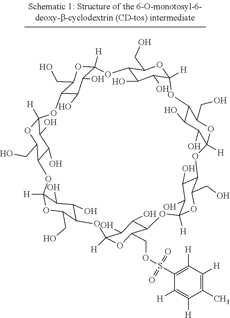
C12C(O)C(O)C([H])(OC1CO)OC1C(O)C(O)C([H])(OC1CO)OC1C(O)C(O)C([H])(OC1CO)OC1C(O)C(O)C([H])(OC1COS(C1=C([H])C([H])=C(C)C([H])=C1[H])(=O)=O)OC1C(O)C(O)C([H])(OC1CO)OC1C(O)C(O)C([H])(OC1CO)OC1C(O)C(O)C([H])(O2)OC1CO
